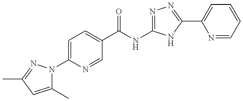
C1(C)=CC(C)=NN1C1=CC=C(C(NC2=NN=C(C3=CC=CC=N3)N2)=O)C=N1
